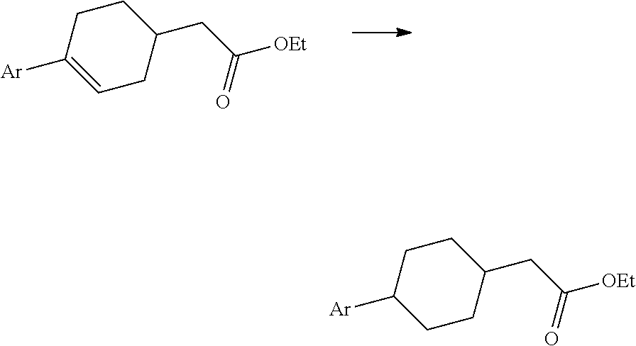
C(C1CCC([Ar])=CC1)C([OEt])=O.C(C1CCC([Ar])CC1)C([OEt])=O
